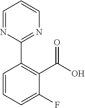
C1=CC=C(F)C(C(O)=O)=C1C1=NC=CC=N1
